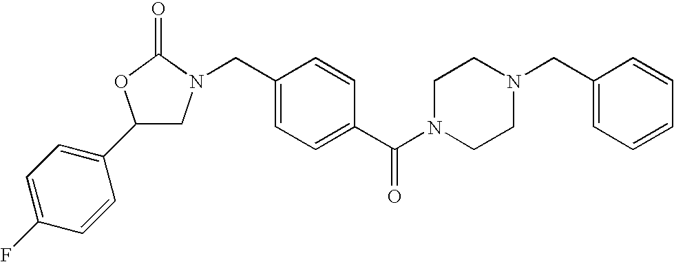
C1(C2=CC=C(F)C=C2)CN(CC2=CC=C(C(N3CCN(CC4=CC=CC=C4)CC3)=O)C=C2)C(=O)O1
